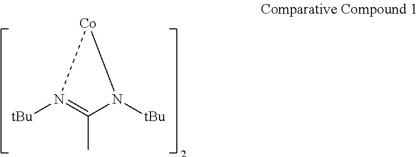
N1([tBu])C(C)=N([tBu])[Co]1
